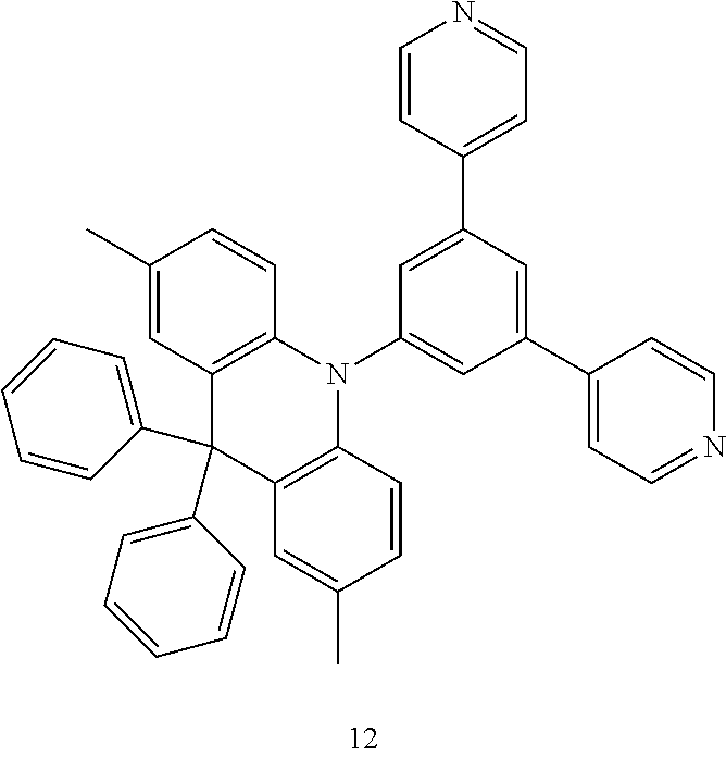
C1(C)=CC2=C(C=C1)N(C1=CC(C3=CC=NC=C3)=CC(C3=CC=NC=C3)=C1)C1=C(C2(C2=CC=CC=C2)C2=CC=CC=C2)C=C(C)C=C1
